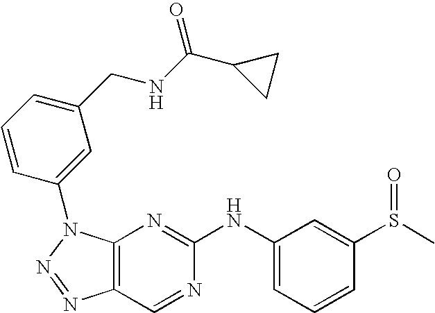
C12=C(N(C3=CC(CNC(C4CC4)=O)=CC=C3)N=N1)N=C(NC1=CC=CC(S(C)=O)=C1)N=C2
